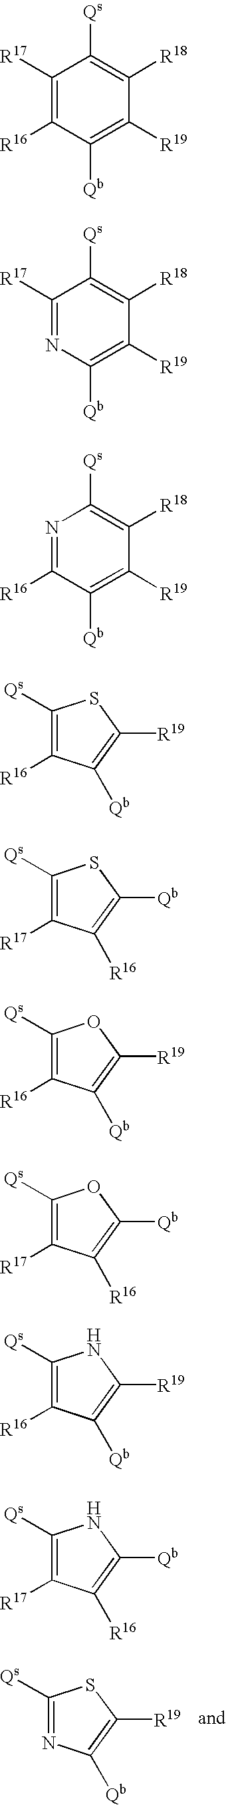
C1([R17])=C([R16])C([Qb])=C([R19])C([R18])=C1[Qs].C1([R17])=NC([Qb])=C([R19])C([R18])=C1[Qs].N1=C([R16])C([Qb])=C([R19])C([R18])=C1[Qs].C1([Qs])=C([R16])C([Qb])=C([R19])S1.C1([Qs])=C([R17])C([R16])=C([Qb])S1.C1([Qs])=C([R16])C([Qb])=C([R19])O1.C1([Qs])=C([R17])C([R16])=C([Qb])O1.C1([Qs])=C([R16])C([Qb])=C([R19])N1.C1([Qs])=C([R17])C([R16])=C([Qb])N1.C1([Qs])=NC([Qb])=C([R19])S1
